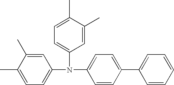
C1=C(C)C(C)=CC=C1N(C1=CC=C(C2=CC=CC=C2)C=C1)C1=CC=C(C)C(C)=C1
